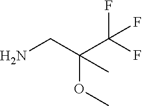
NCC(C(F)(F)F)(OC)C
